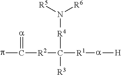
pC([R2]C([R1][a][H])([R4]N([R6])[R5])[R3])=[a]
